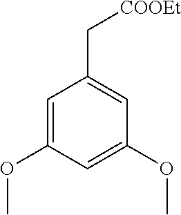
COC1=CC(C[COOEt])=CC(OC)=C1
